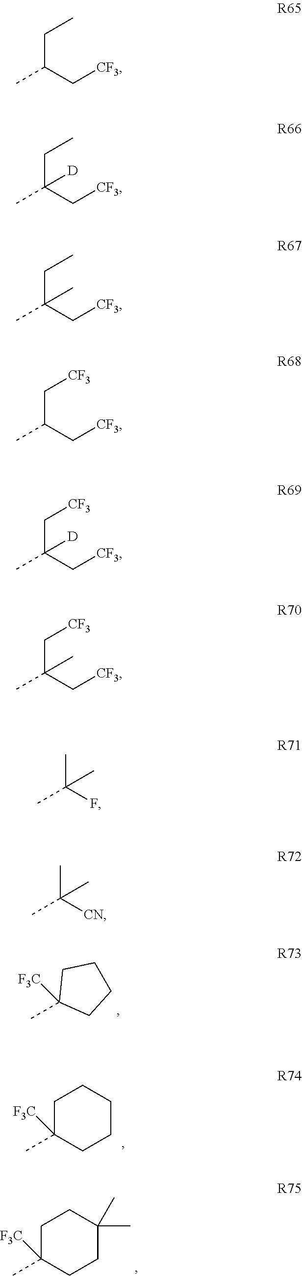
CC1([F3C])CCCC1.C1C(C)([F3C])CCCC1.C1C(C)([F3C])CCC(C)(C)C1.CC(C[CF3])CC.CC(C[CF3])(CC)[D].CC(C[CF3])(CC)C.CC(C[CF3])C[CF3].CC(C[CF3])(C[CF3])[D].CC(C[CF3])(C[CF3])C.CC(F)(C)C.CC([CN])(C)C
